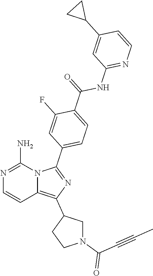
N1=C(N)N2C(=C(C3CN(C(C#CC)=O)CC3)N=C2C2=CC=C(C(NC3=NC=CC(C4CC4)=C3)=O)C(F)=C2)C=C1
